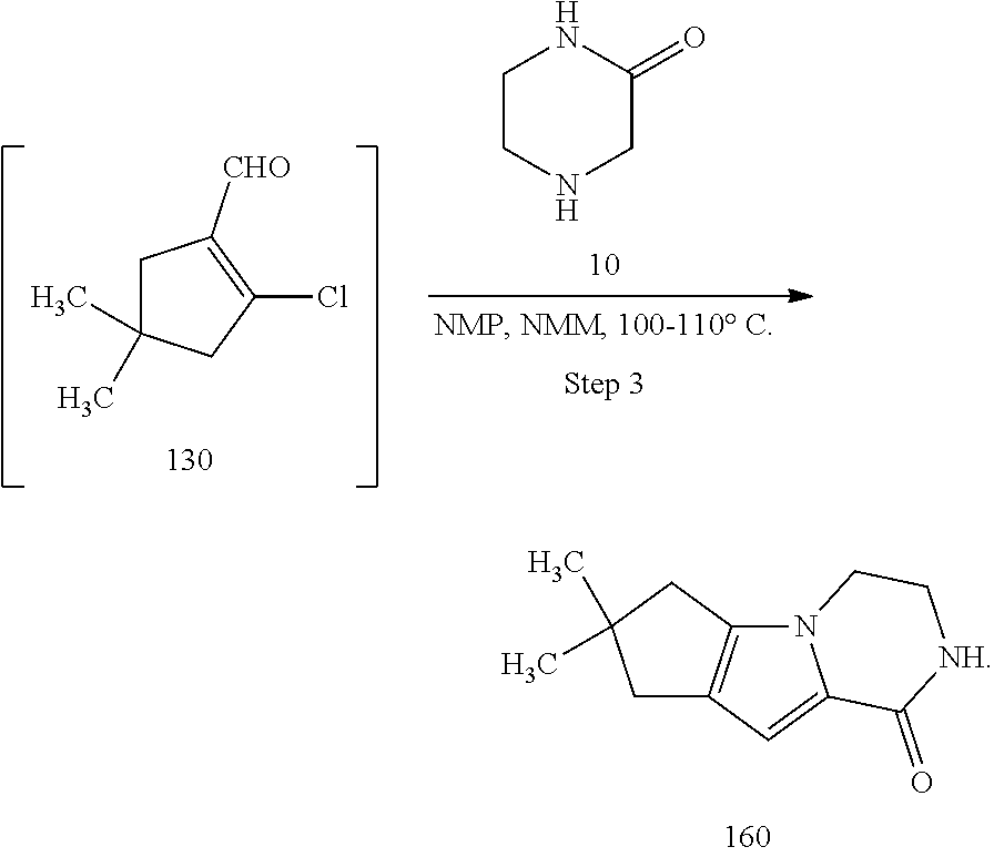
C1C(C)(C)CC(Cl)=C1[CHO].C1CNCC(=O)N1.C1C2=C(CC1(C)C)N1C(=C2)C(=O)[NH]CC1
